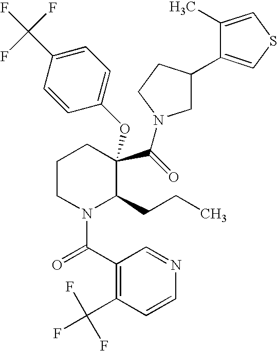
C1CN(C(C2=C(C(F)(F)F)C=CN=C2)=O)C(CCC)C(C(=O)N2CC(C3=CSC=C3C)CC2)(OC2=CC=C(C(F)(F)F)C=C2)C1
